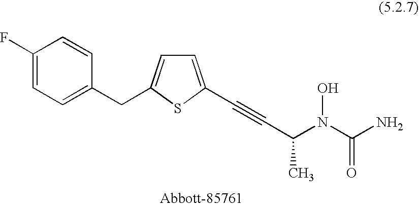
C1=C(C#CC(C)N(C(N)=O)O)SC(CC2=CC=C(F)C=C2)=C1
